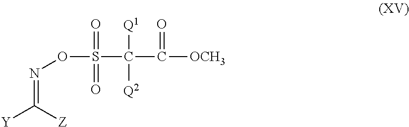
S(=O)(=O)(C([Q1])([Q2])C([OCH3])=O)ON=C([Y])[Z]
